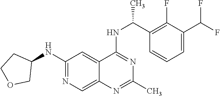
N(C1=NC=C2C(=C1)C(NC(C1=C(F)C(C(F)F)=CC=C1)C)=NC(C)=N2)C1CCOC1
